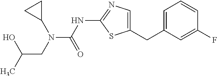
N(C(=O)NC1=NC=C(CC2=CC=CC(F)=C2)S1)(C1CC1)CC(C)O
